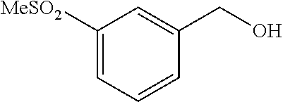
C1([MeSO2])=CC=CC(CO)=C1
